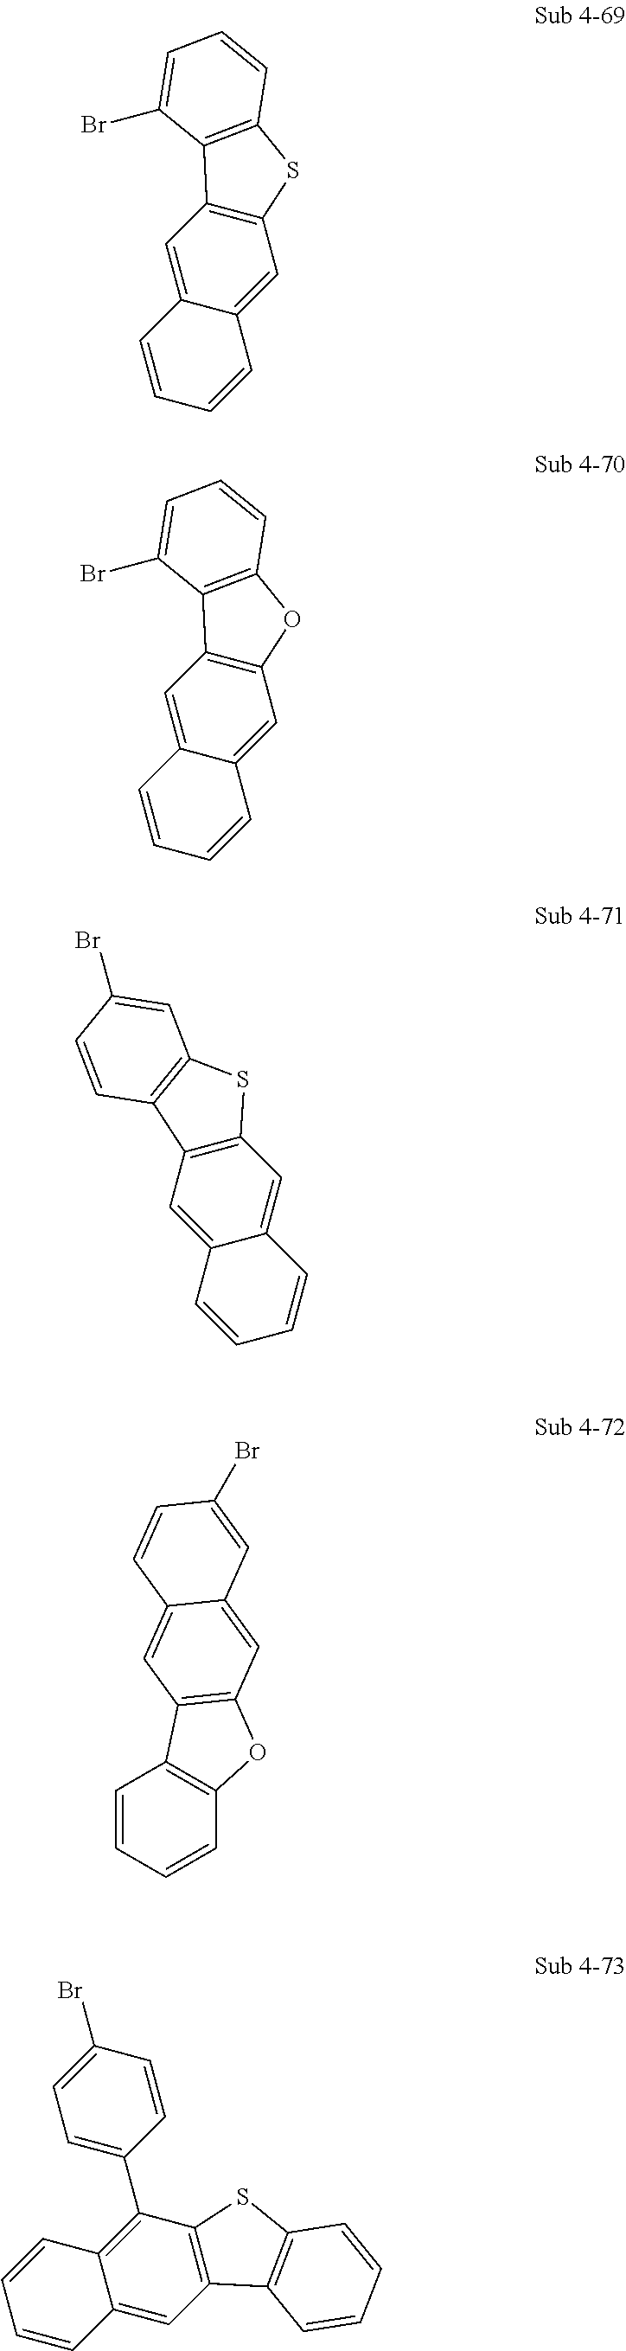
C12=C(C=C3C(=C1)C=CC=C3)C1=C(S2)C=CC=C1Br.C12=C(C=C3C(=C1)C=CC=C3)C1=C(O2)C=CC=C1Br.C12=C(C=C3C(=C1)C=CC=C3)C1=C(S2)C=C(Br)C=C1.C1=CC=CC2=C1C1=C(O2)C=C2C(=C1)C=CC(Br)=C2.C1=C(C2=C3C(=CC4=C2SC2=C4C=CC=C2)C=CC=C3)C=CC(Br)=C1
